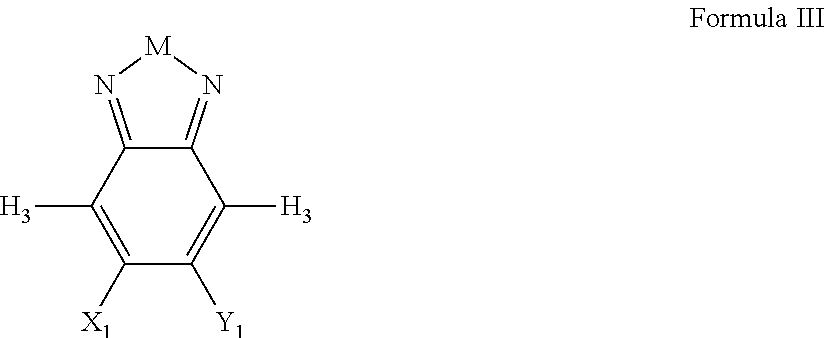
C1([H3])=C([X1])C([Y1])=C([H3])C2=N[M]N=C12
